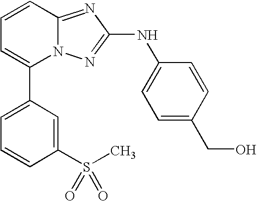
C1=C(CO)C=CC(NC2=NN3C(=N2)C=CC=C3C2=CC=CC(S(C)(=O)=O)=C2)=C1
